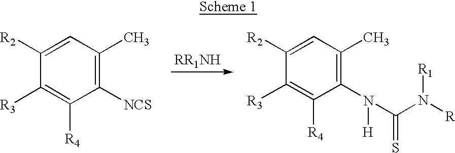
C1([NCS])=C(C)C=C([R2])C([R3])=C1[R4].C1(N([H])C(N([R1])[R])=S)=C(C)C=C([R2])C([R3])=C1[R4]
